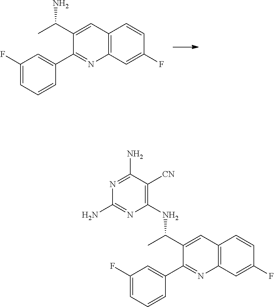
C1(NC(C2=CC3=C(N=C2C2=CC(F)=CC=C2)C=C(F)C=C3)C)=C([CN])C(N)=NC(N)=N1.C1=CC=C(F)C=C1C1=NC2=C(C=C1C(C)N)C=CC(F)=C2
